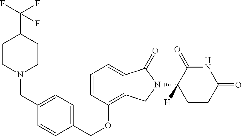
C(OC1=C2C(=CC=C1)C(=O)N(C1([H])C(=O)NC(=O)CC1)C2)C1=CC=C(CN2CCC(C(F)(F)F)CC2)C=C1
